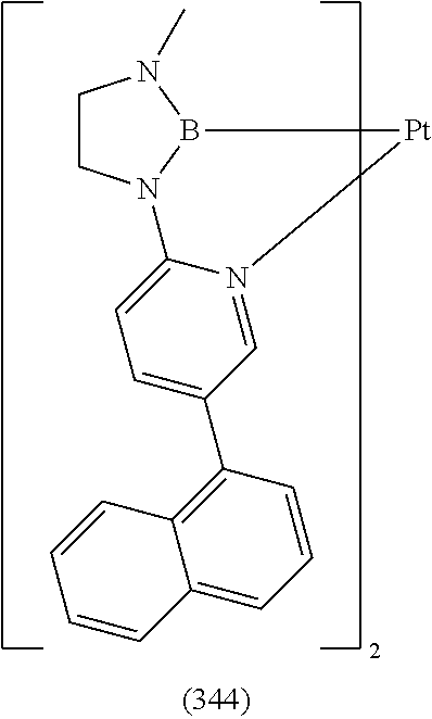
C1CN2B(N1C)[Pt]N1=CC(C3=C4C(=CC=C3)C=CC=C4)=CC=C21
